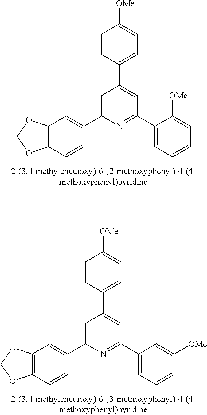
C12=C(C=CC(C3=CC(C4=CC=C([OMe])C=C4)=CC(C4=CC=CC=C4[OMe])=N3)=C1)OCO2.C12=C(C=CC(C3=CC(C4=CC=C([OMe])C=C4)=CC(C4=CC=CC([OMe])=C4)=N3)=C1)OCO2
